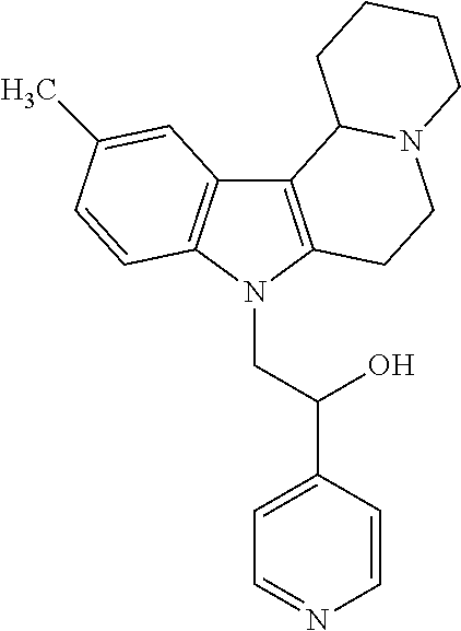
C12=C(N(CC(C3=CC=NC=C3)O)C3=C1C=C(C)C=C3)CCN1C2CCCC1
